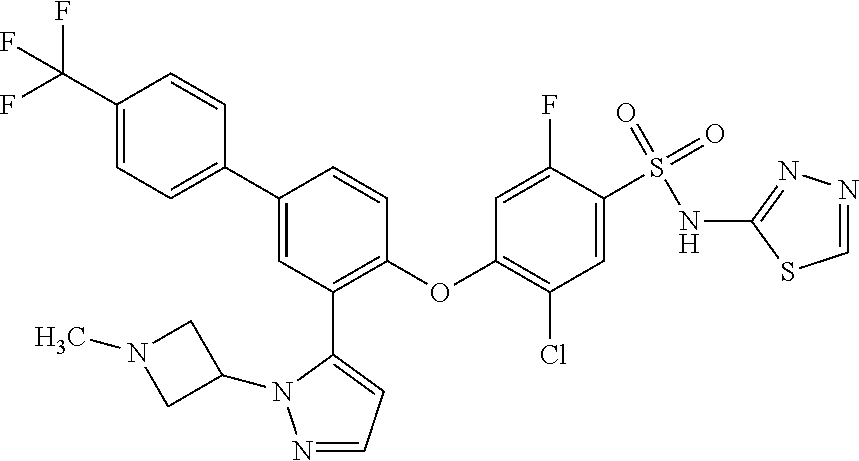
C1(C(F)(F)F)=CC=C(C2=CC(C3=CC=NN3C3CN(C)C3)=C(OC3=C(Cl)C=C(S(=O)(=O)NC4=NN=CS4)C(F)=C3)C=C2)C=C1
